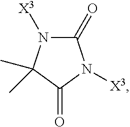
C1(=O)N([X3])C(C)(C)C(=O)N1[X3]
